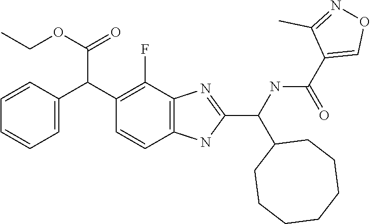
C1(C(C2CCCCCCC2)NC(C2=CON=C2C)=O)=NC2=C(C=CC(C(C3=CC=CC=C3)C(OCC)=O)=C2F)N1
